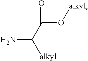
[alkyl]OC(C(N)[alkyl])=O
